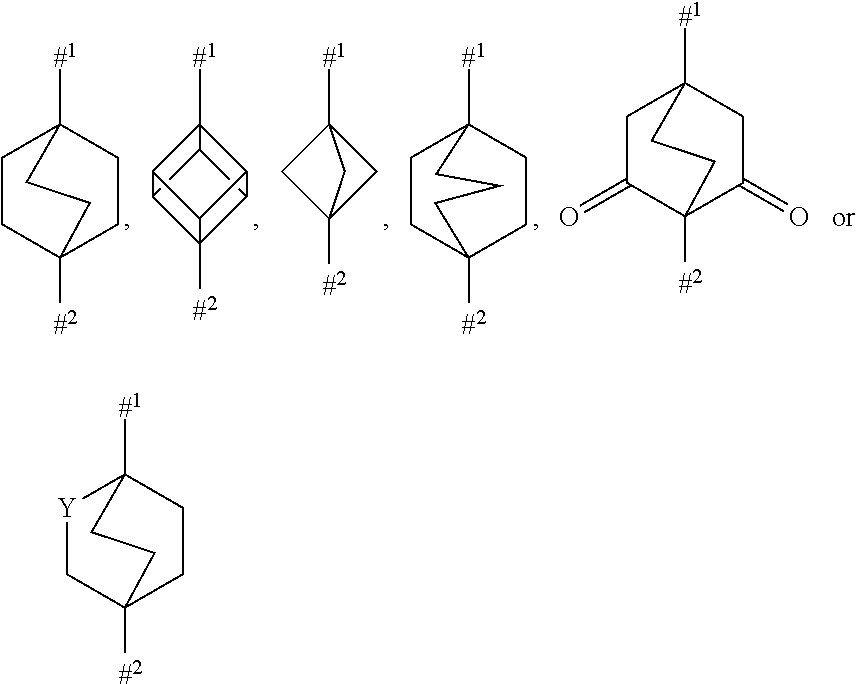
C12C3C4C5C(C1C35[#2])C24[#1].[#1]C12CCC([#2])(CC1)CC2.[#1]C12CCC([#2])(CC1)CCC2.C12([#1])CC([#2])(C1)C2.[#1]C12CC(=O)C([#2])(C(=O)C1)CC2.[#1]C12CCC([#2])(C[Y]1)CC2
